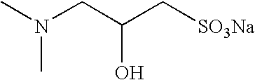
CN(CC(C[SO3Na])O)C
